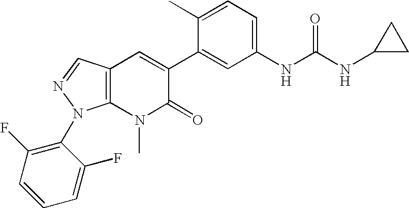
C12=C(N(C)C(=O)C(C3=CC(NC(NC4CC4)=O)=CC=C3C)=C1)N(C1=C(F)C=CC=C1F)N=C2
